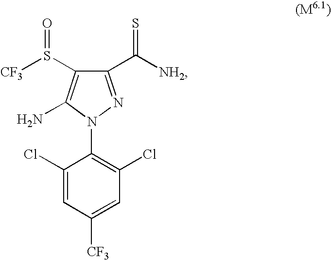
C1(Cl)=CC([CF3])=CC(Cl)=C1N1N=C(C([NH2])=S)C(S([CF3])=O)=C1N
